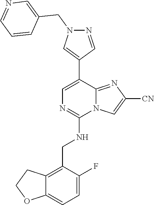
C1(C2=CN=C(NCC3=C4C(=CC=C3F)OCC4)N3C2=NC([CN])=C3)=CN(CC2=CN=CC=C2)N=C1
